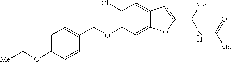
C1(OCC2=CC=C(OC[Me])C=C2)=C(Cl)C=C2C(=C1)OC(C([Me])NC(=O)[Me])=C2
